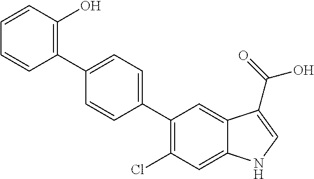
C1=CC(O)=C(C2=CC=C(C3=C(Cl)C=C4C(=C3)C(C(=O)O)=CN4)C=C2)C=C1
